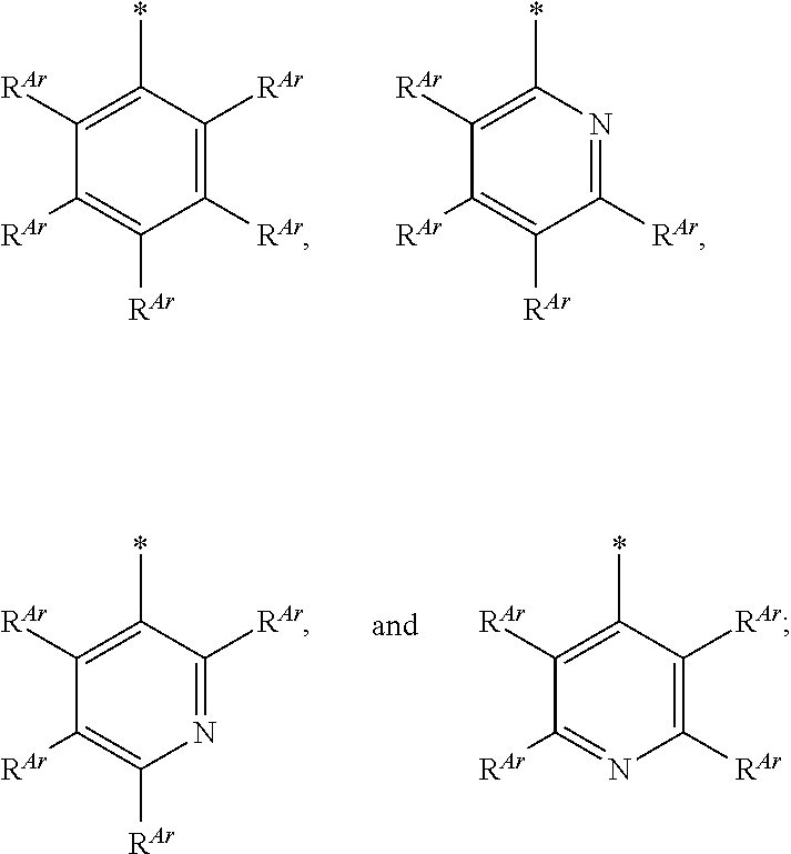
C1(*)=C([RAr])C([RAr])=C([RAr])C([RAr])=C1[RAr].C1(*)=C([RAr])C([RAr])=C([RAr])C([RAr])=N1.C1(*)=C([RAr])C([RAr])=C([RAr])N=C1[RAr].C1(*)=C([RAr])C([RAr])=NC([RAr])=C1[RAr]
